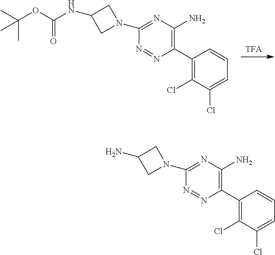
[TFA].C1(C2=C(N)N=C(N3CC(NC(OC(C)(C)C)=O)C3)N=N2)=C(Cl)C(Cl)=CC=C1.C1(C2=C(N)N=C(N3CC(N)C3)N=N2)=C(Cl)C(Cl)=CC=C1
